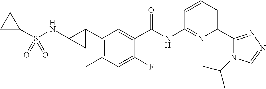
C1(C2CC2NS(C2CC2)(=O)=O)=C(C)C=C(F)C(C(NC2=NC(C3=NN=CN3C(C)C)=CC=C2)=O)=C1
